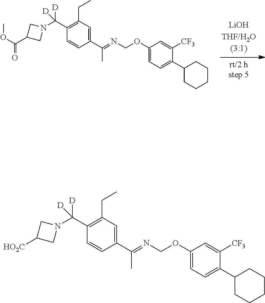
C1=C(OCN=C(C2=CC(CC)=C(C(N3CC(C(OC)=O)C3)([D])[D])C=C2)C)C=C([CF3])C(C2CCCCC2)=C1.C1=C(OCN=C(C2=CC(CC)=C(C(N3CC([HO2C])C3)([D])[D])C=C2)C)C=C([CF3])C(C2CCCCC2)=C1
